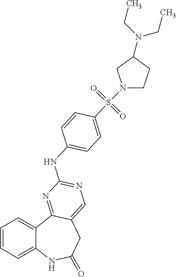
C1=CC=C2C(=C1)C1=NC(NC3=CC=C(S(N4CCC(N(CC)CC)C4)(=O)=O)C=C3)=NC=C1CC(=O)N2
